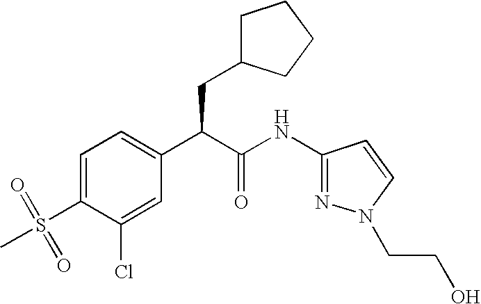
C1=C(S(=O)(C)=O)C(Cl)=CC(C(C(NC2=NN(CCO)C=C2)=O)CC2CCCC2)=C1
